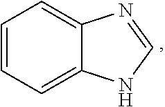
C12=CC=CC=C1NC=N2
